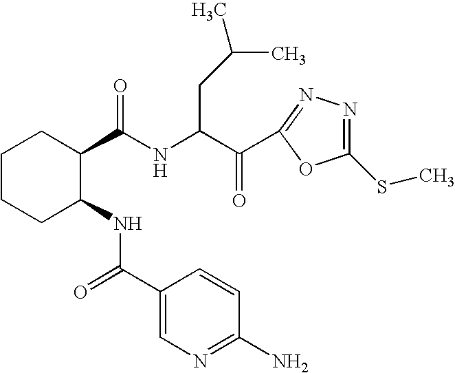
C1CCC(NC(=O)C2=CN=C(N)C=C2)C(C(NC(C(=O)C2=NN=C(SC)O2)CC(C)C)=O)C1
